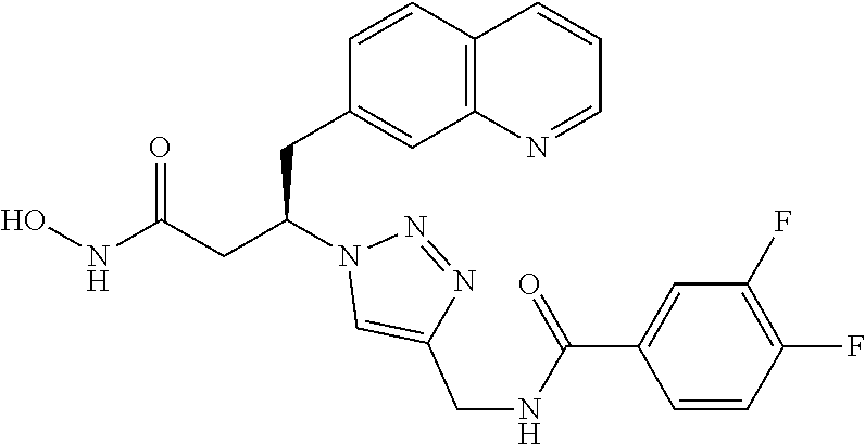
N1=NN(C(CC2=CC3=C(C=C2)C=CC=N3)CC(NO)=O)C=C1CNC(C1=CC(F)=C(F)C=C1)=O
